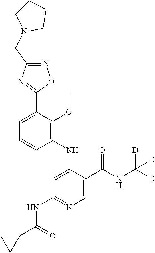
C1=C(C2=NC(CN3CCCC3)=NO2)C(OC)=C(NC2=CC(NC(C3CC3)=O)=NC=C2C(NC([D])([D])[D])=O)C=C1
